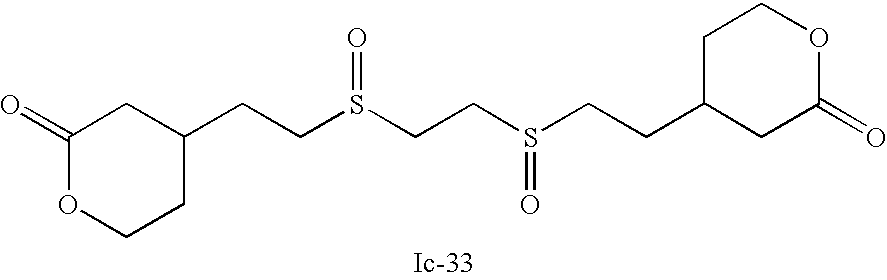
C1(=O)OCCC(CCS(CCS(CCC2CC(=O)OCC2)=O)=O)C1
